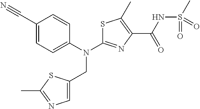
S1C(N(C2=CC=C(C#N)C=C2)CC2=CN=C(C)S2)=NC(C(NS(C)(=O)=O)=O)=C1C
